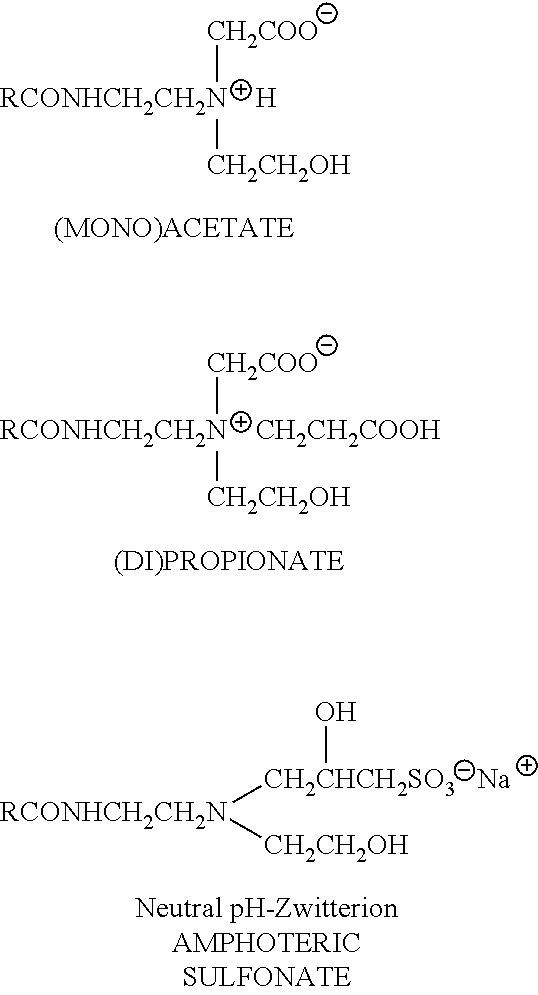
[RCONHCH2CH2N    H]([CH2COO])[CH2CH2OH].[RCONHCH2CH2N    CH2CH2COOH]([CH2COO])[CH2CH2OH].[RCONHCH2CH2N]([CH2CHCH2SO3   Na]O)[CH2CH2OH]
